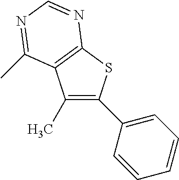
C1(C)=C(C2=CC=CC=C2)SC2=C1C(C)=NC=N2
